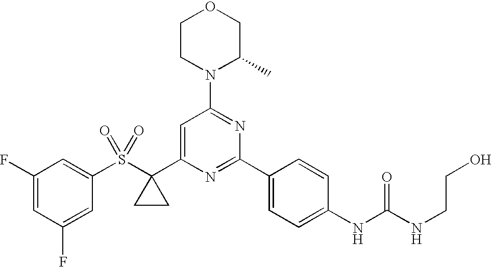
C1(S(C2(C3=CC(N4C(C)COCC4)=NC(C4=CC=C(NC(=O)NCCO)C=C4)=N3)CC2)(=O)=O)=CC(F)=CC(F)=C1
